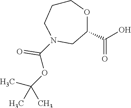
C1CCN(C(OC(C)(C)C)=O)CC(C(=O)O)O1
